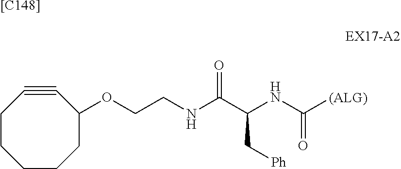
[[C148]].C1CCCC(OCCNC(C(NC([(ALG)])=O)C[Ph])=O)C#CC1
